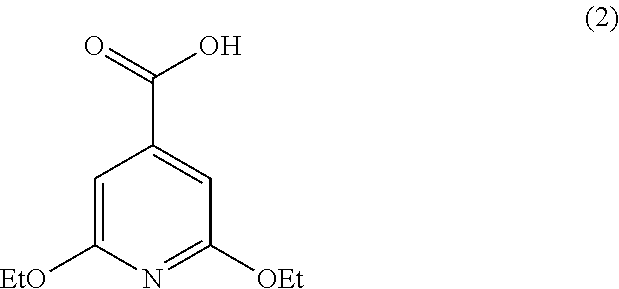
C1=C([EtO])N=C([OEt])C=C1C(=O)O
